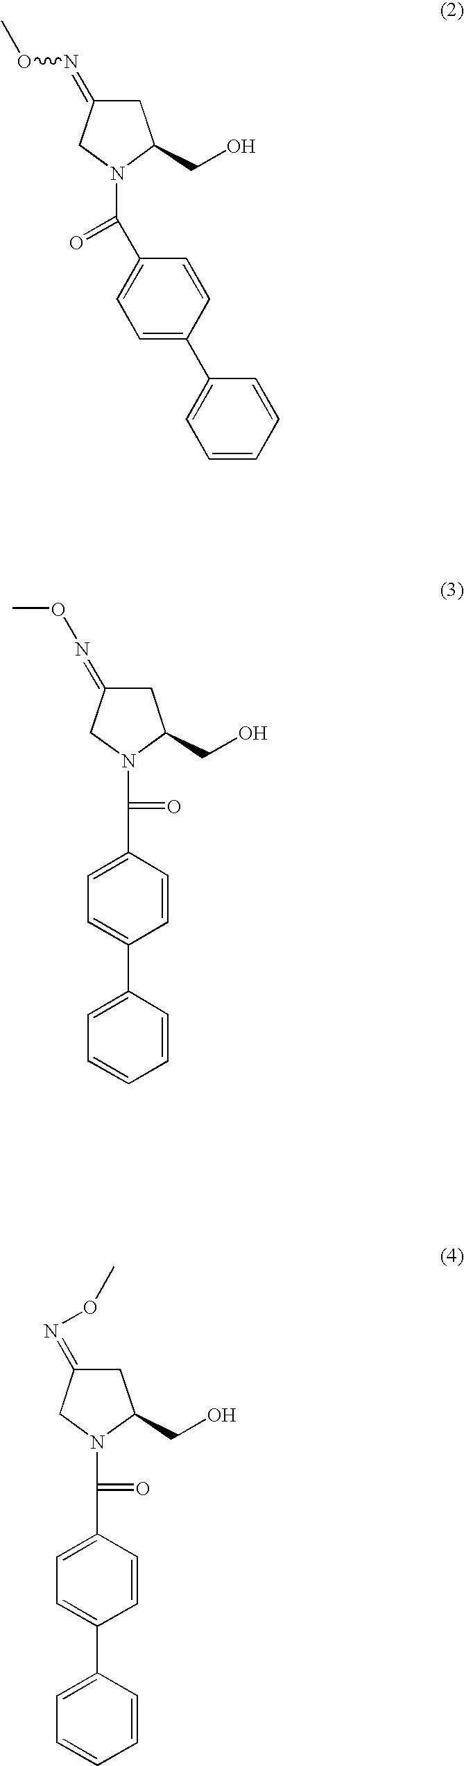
C1C(=NOC)CN(C(C2=CC=C(C3=CC=CC=C3)C=C2)=O)C1CO.C1C(=NOC)CN(C(=O)C2=CC=C(C3=CC=CC=C3)C=C2)C1CO.C1C(=NOC)CN(C(=O)C2=CC=C(C3=CC=CC=C3)C=C2)C1CO
